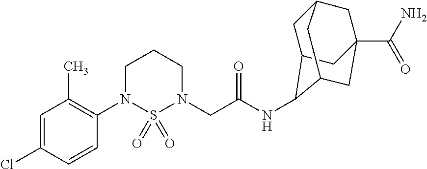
C1=C(Cl)C=CC(N2S(=O)(=O)N(CC(NC3C4CC5CC(C(N)=O)(CC3C5)C4)=O)CCC2)=C1C
